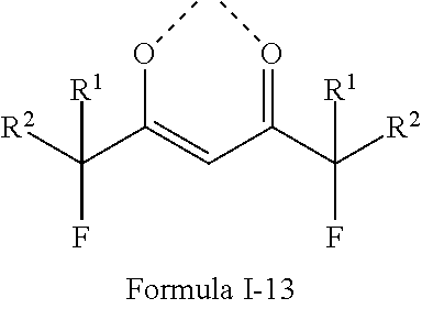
[R2]C(C(=CC(=OC)C([R2])([R1])F)OC)([R1])F
